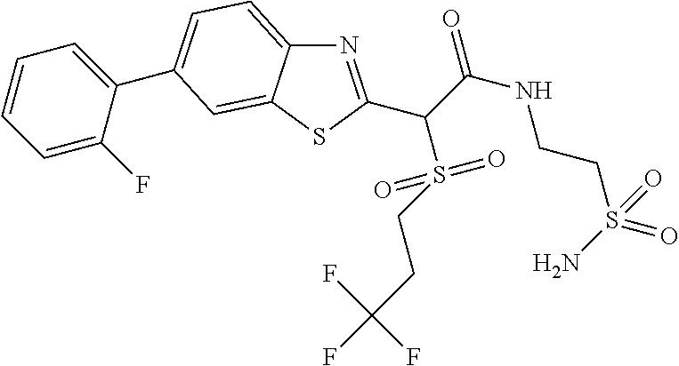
N1=C(C(C(NCCS(=O)(=O)N)=O)S(=O)(=O)CCC(F)(F)F)SC2=CC(C3=CC=CC=C3F)=CC=C12
